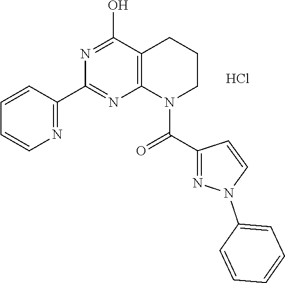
Cl.C1=CC(C2=NC3=C(C(O)=N2)CCCN3C(C2=NN(C3=CC=CC=C3)C=C2)=O)=NC=C1
